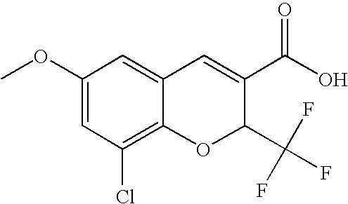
C1(C(O)=O)=CC2=CC(OC)=CC(Cl)=C2OC1C(F)(F)F
